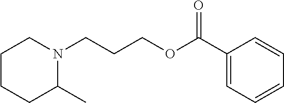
C1CCC(C)N(CCCOC(C2=CC=CC=C2)=O)C1
